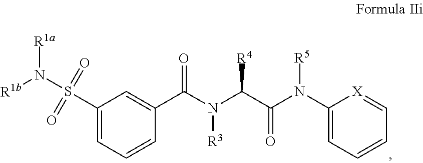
[R3]N(C(C1=CC(S(N([R1b])[R1a])(=O)=O)=CC=C1)=O)C(C(N([R5])C1=CC=CC=[X]1)=O)[R4]
